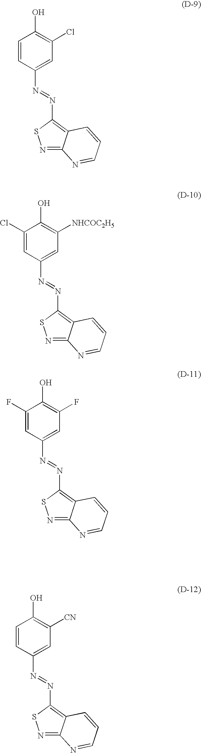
C1=CC(O)=C(Cl)C=C1N=NC1=C2C(=NS1)N=CC=C2.C1=C(Cl)C(O)=C([NHCOC2H5])C=C1N=NC1=C2C(=NS1)N=CC=C2.C1=C(F)C(O)=C(F)C=C1N=NC1=C2C(=NS1)N=CC=C2.C1=CC(O)=C([CN])C=C1N=NC1=C2C(=NS1)N=CC=C2
